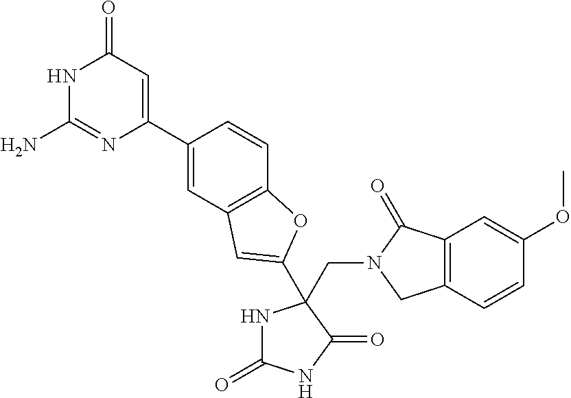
C(N1CC2=C(C1=O)C=C(OC)C=C2)C1(C2=CC3=C(C=CC(C4=CC(=O)NC(N)=N4)=C3)O2)NC(=O)NC1=O
